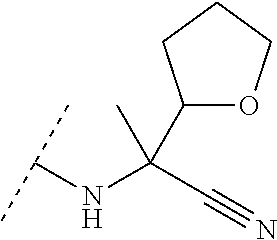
CC(C#N)(NC(C)C)C1OCCC1
